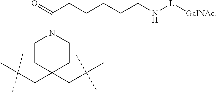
C1CC(CC(C)(C)C)(CC(C)(C)C)CCN1C(=O)CCCCCN[L][GalNAc]
